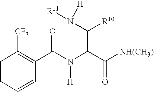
C1=CC=CC(C(N(C(C([NH(CH3)])=O)C(N([R11])[H])[R10])[H])=O)=C1[CF3]
